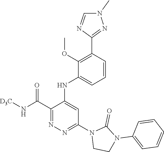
C1=CC(C2=NN(C)C=N2)=C(OC)C(NC2=CC(N3CCN(C4=CC=CC=C4)C3=O)=NN=C2C(N[D3C])=O)=C1
